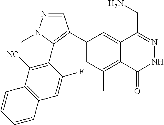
C1(C2=C(C3=C([NC])C4=C(C=C3F)C=CC=C4)N(C)N=C2)=CC(C)=C2C(=C1)C(CN)=NNC2=O
